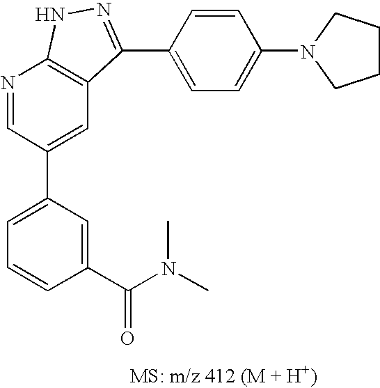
N1=CC(C2=CC=CC(C(N(C)C)=O)=C2)=CC2=C1NN=C2C1=CC=C(N2CCCC2)C=C1
